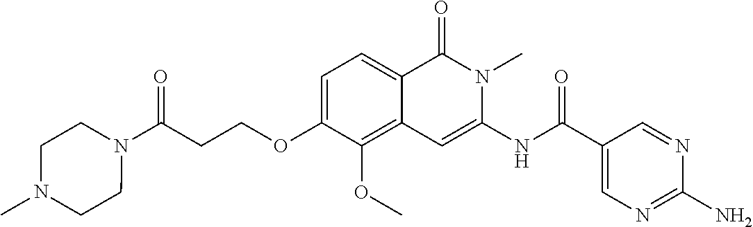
C1=C(OCCC(N2CCN(C)CC2)=O)C(OC)=C2C(=C1)C(=O)N(C)C(NC(C1=CN=C(N)N=C1)=O)=C2
